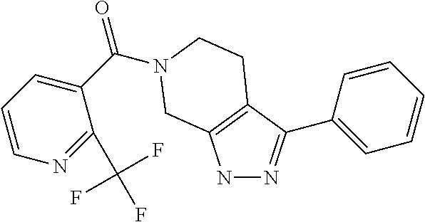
N1N=C(C2=CC=CC=C2)C2=C1CN(C(C1=CC=CN=C1C(F)(F)F)=O)CC2
